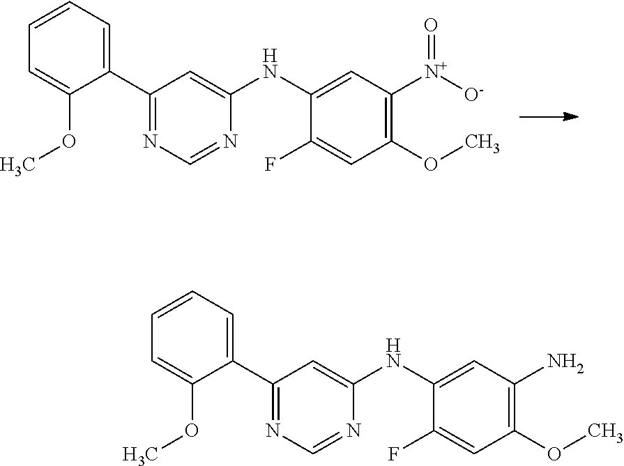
C1(C2=NC=NC(NC3=CC([N+]([O-])=O)=C(OC)C=C3F)=C2)=CC=CC=C1OC.C1(C2=NC=NC(NC3=CC(N)=C(OC)C=C3F)=C2)=CC=CC=C1OC
